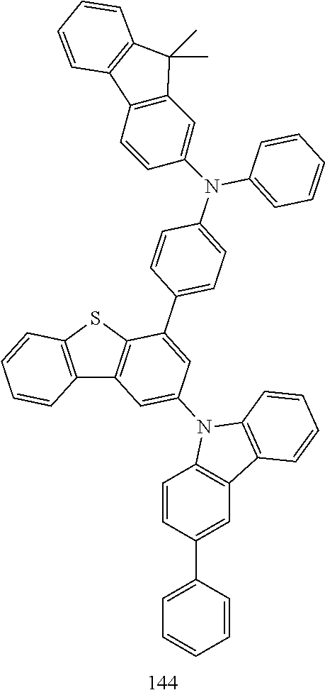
C12=C(SC3=C1C=C(N1C4=C(C=C(C5=CC=CC=C5)C=C4)C4=C1C=CC=C4)C=C3C1=CC=C(N(C3=CC=CC=C3)C3=CC4=C(C=C3)C3=C(C4(C)C)C=CC=C3)C=C1)C=CC=C2
